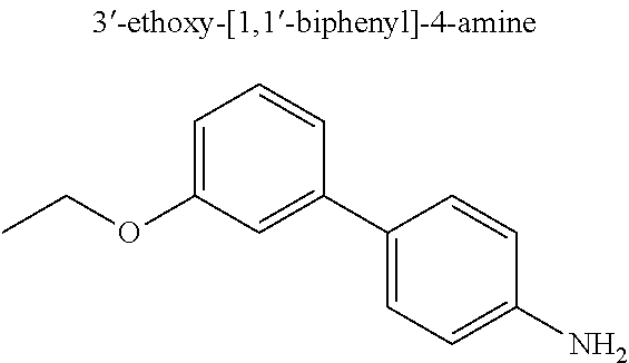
C1=C(OCC)C=C(C2=CC=C(N)C=C2)C=C1
